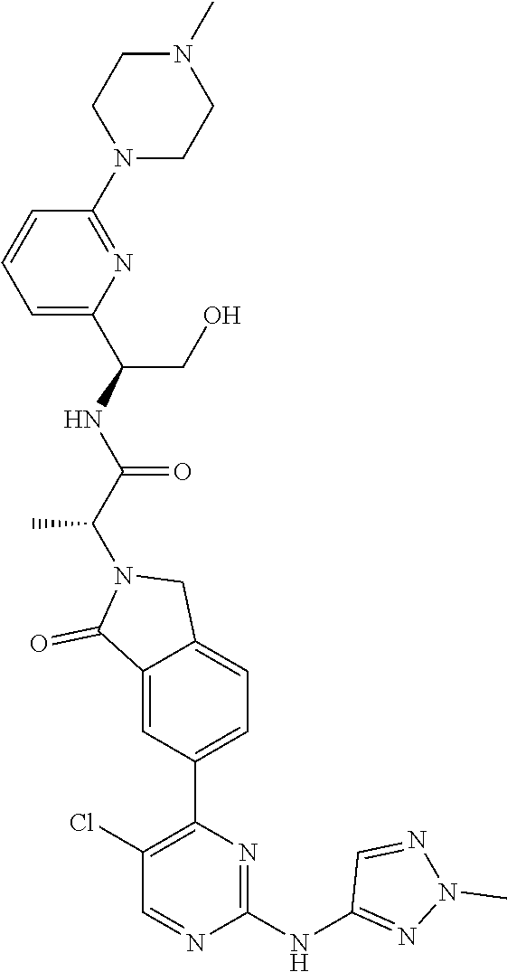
C1(NC2=NN(C)N=C2)=NC(C2=CC=C3C(=C2)C(=O)N(C(C(NC(CO)C2=CC=CC(N4CCN(C)CC4)=N2)=O)C)C3)=C(Cl)C=N1
